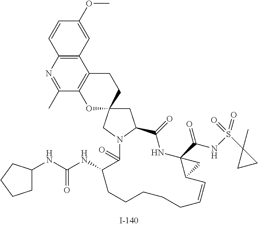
C1=CC2=C(C=C1OC)C1=C(C(C)=N2)OC2(CC1)CC1N(C2)C(=O)C(NC(NC2CCCC2)=O)CCCCCC=CC2C(C(=O)NS(=O)(C3(C)CC3)=O)(NC1=O)C2
